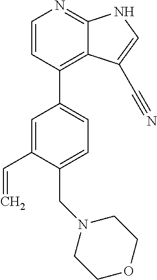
C1=CC(C2=CC=C(CN3CCOCC3)C(C=C)=C2)=C2C(=N1)NC=C2C#N
